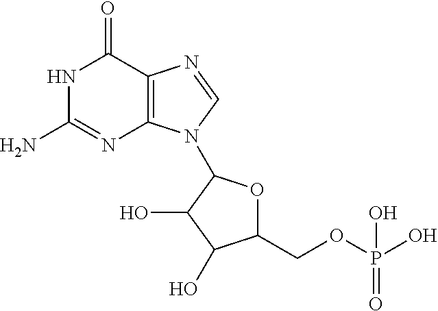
C1(=O)NC(N)=NC2=C1N=CN2C1OC(COP(O)(O)=O)C(O)C1O
